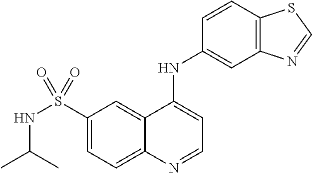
N(S(C1=CC=C2C(=C1)C(NC1=CC3=C(C=C1)SC=N3)=CC=N2)(=O)=O)C(C)C
